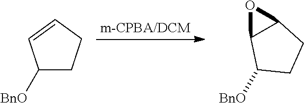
C1([BnO])CCC=C1.[BnO]C1C2OC2CC1
